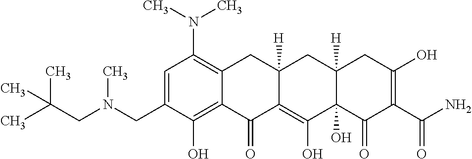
C1=C(CN(CC(C)(C)C)C)C(O)=C2C(=C1N(C)C)CC1([H])C(=C(O)C3(O)C([H])(C1)CC(O)=C(C(N)=O)C3=O)C2=O
